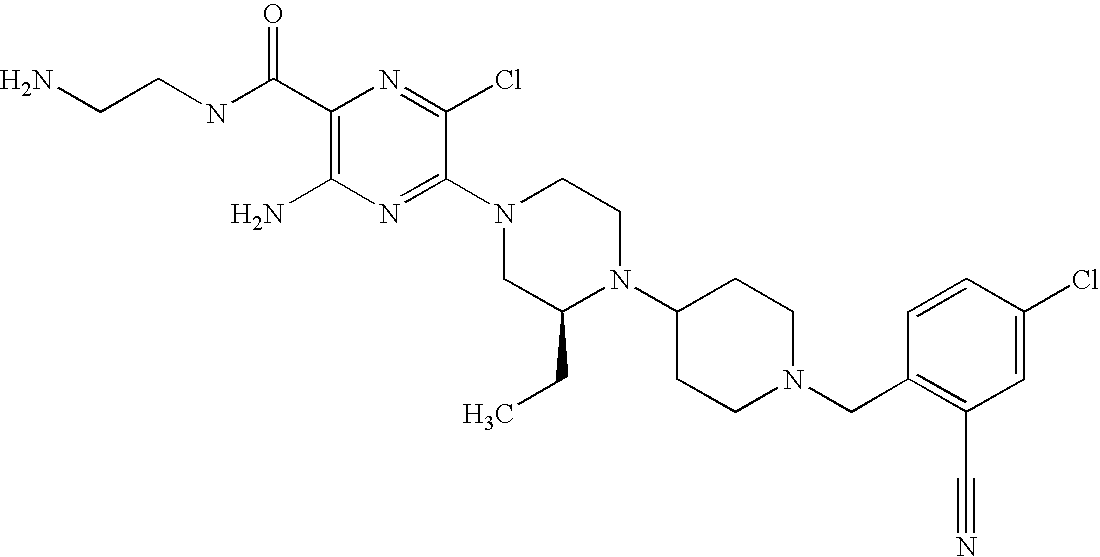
C1(C(NCCN)=O)=C(N)N=C(N2CC(CC)N(C3CCN(CC4=C(C#N)C=C(Cl)C=C4)CC3)CC2)C(Cl)=N1
